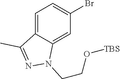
C1=C2C(=CC(Br)=C1)N(CCO[TBS])N=C2C
